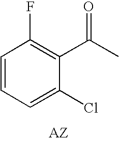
C1=CC=C(Cl)C(C(C)=O)=C1F
